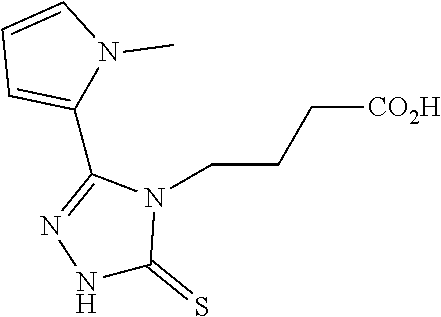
C1(C2=NNC(=S)N2CCC[CO2H])=CC=CN1C
